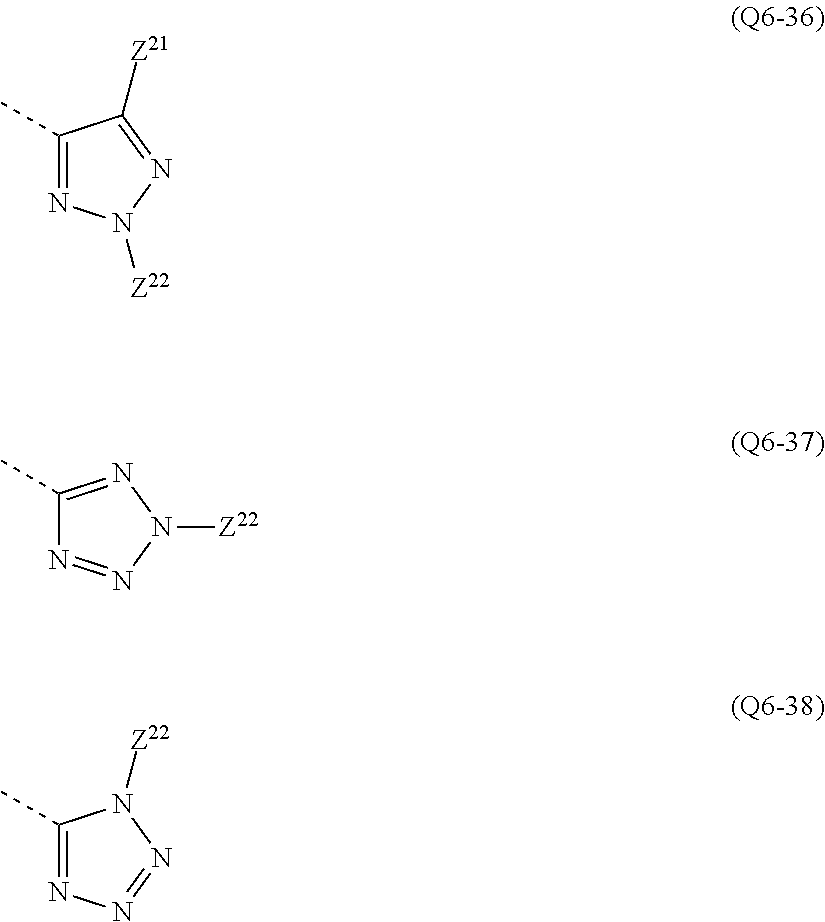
C1(C)=NN=NN1[Z22].C1(C)=NN([Z22])N=C1[Z21].C1(C)=NN([Z22])N=N1
